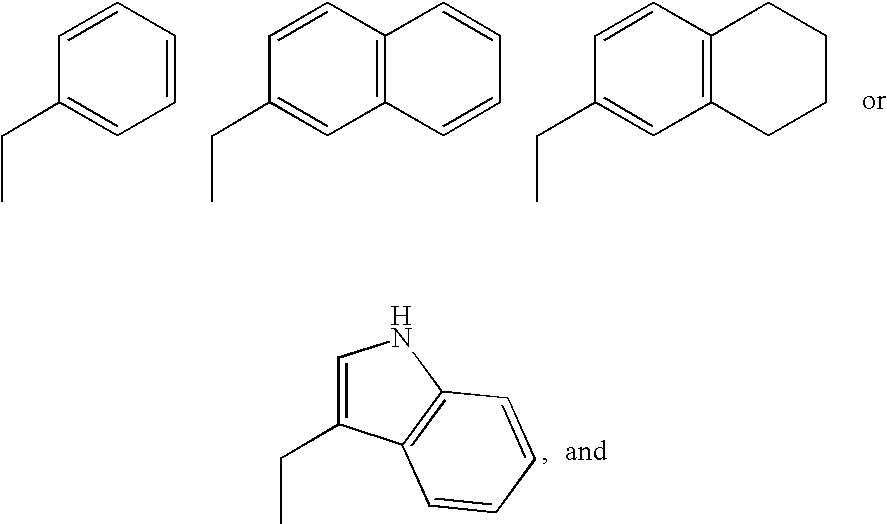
C1=C(CC)C2=C(N1)C=CC=C2.C1=CC=CC(CC)=C1.C12=C(C=CC(CC)=C1)C=CC=C2.C12=C(C=CC(CC)=C1)CCCC2
